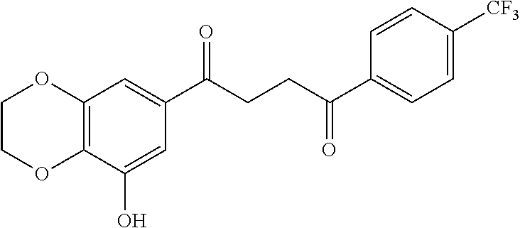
C12=C(C(O)=CC(C(CCC(C3=CC=C([CF3])C=C3)=O)=O)=C1)OCCO2
